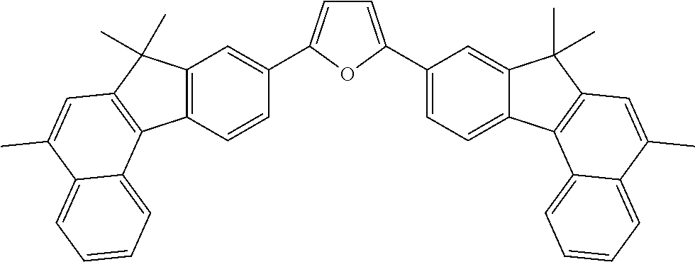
C12=C(C=CC(C3=CC=C(C4=CC=C5C(=C4)C(C)(C)C4=C5C5=CC=CC=C5C(C)=C4)O3)=C1)C1=C(C2(C)C)C=C(C)C2=CC=CC=C12
